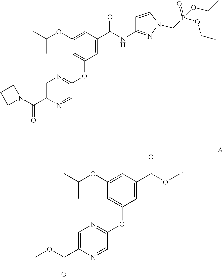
COC(C1=CC(OC2=NC=C(C(OC)=O)N=C2)=CC(OC(C)C)=C1)=O.C1=CN(CP(OCC)(=O)OCC)N=C1NC(C1=CC(OC2=NC=C(C(=O)N3CCC3)N=C2)=CC(OC(C)C)=C1)=O
